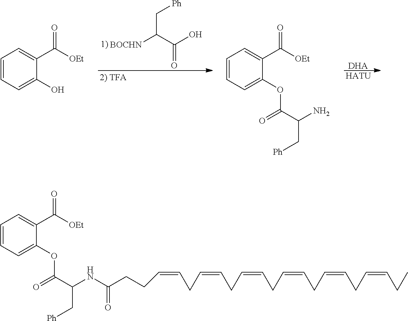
[BOCHN]C(C(O)=O)C[Ph].[DHA].[HATU].C1=CC=C(O)C(C([OEt])=O)=C1.C1=CC=C(OC(=O)C(N)C[Ph])C(C([OEt])=O)=C1.C(C(=O)OC1=CC=CC=C1C([OEt])=O)(NC(=O)CCC=CCC=CCC=CCC=CCC=CCC=CCC)C[Ph]
